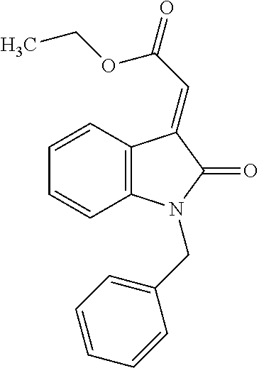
C1=CC2=C(C=C1)N(CC1=CC=CC=C1)C(=O)C2=CC(=O)OCC
